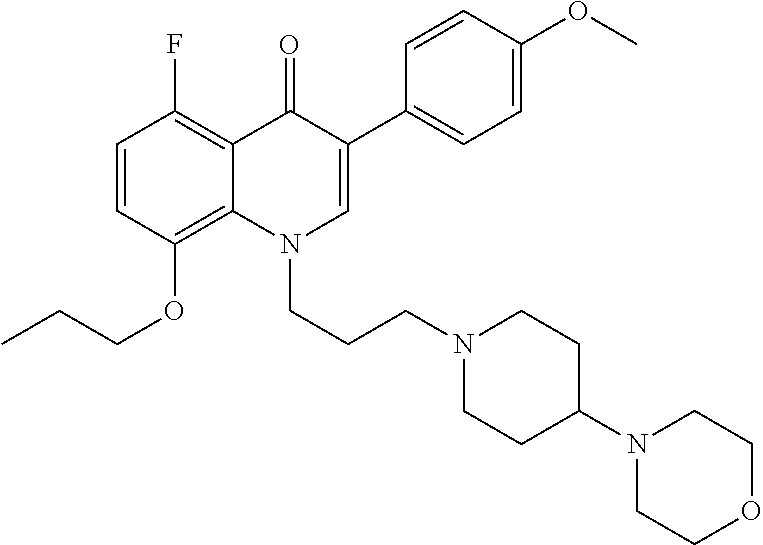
C1=CC(OCCC)=C2C(=C1F)C(=O)C(C1=CC=C(OC)C=C1)=CN2CCCN1CCC(N2CCOCC2)CC1
